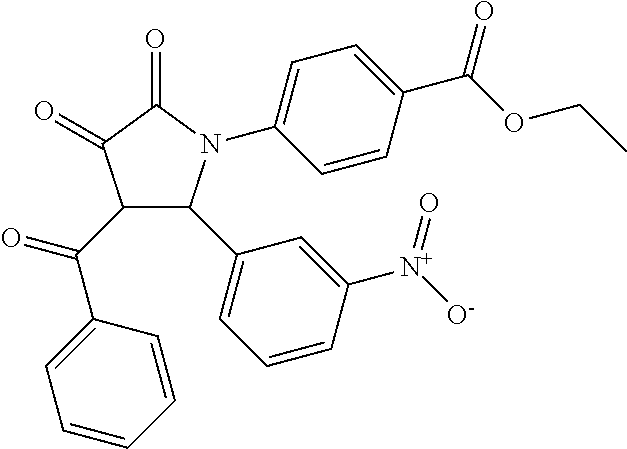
C1(=O)C(=O)C(C(=O)C2=CC=CC=C2)C(C2=CC=CC([N+]([O-])=O)=C2)N1C1=CC=C(C(OCC)=O)C=C1
